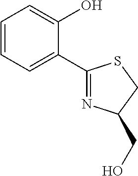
C1=CC=C(C2=NC(CO)CS2)C(O)=C1
